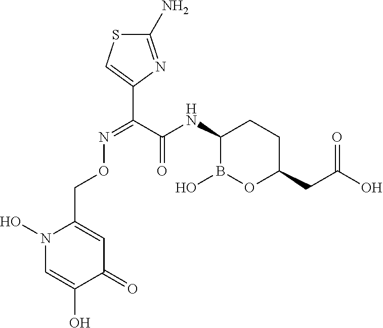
N(C1B(O)OC(CC(O)=O)CC1)C(=O)C(=NOCC1=CC(=O)C(O)=CN1O)C1=CSC(N)=N1
